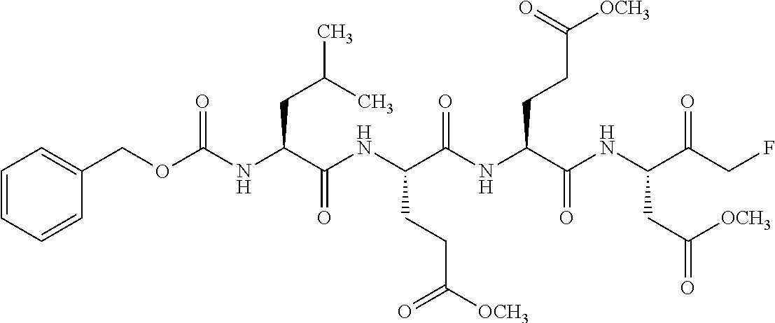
O=C(NC(C(NC(C(NC(C(NC(C(CF)=O)CC([OCH3])=O)=O)CCC(=O)[OCH3])=O)CCC([OCH3])=O)=O)CC(C)C)OCC1=CC=CC=C1
